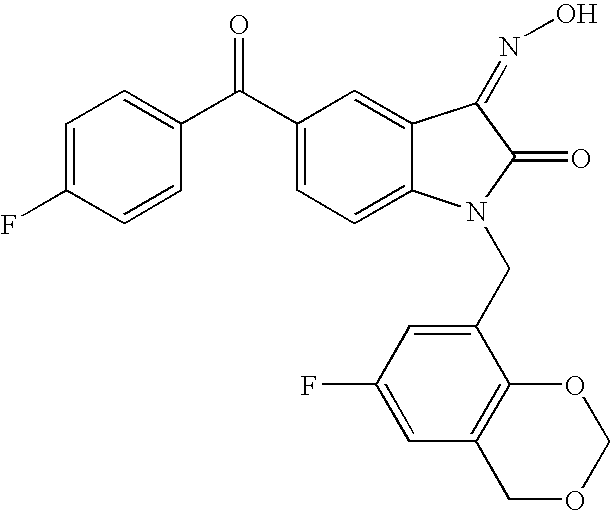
C1=C(F)C=CC(C(C2=CC=C3C(=C2)C(=NO)C(=O)N3CC2=CC(F)=CC3=C2OCOC3)=O)=C1
